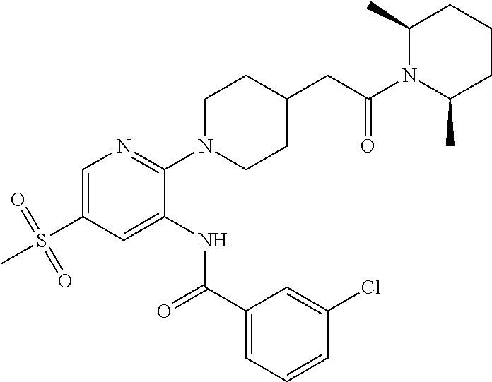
C1=C(S(=O)(=O)C)C=C(NC(C2=CC=CC(Cl)=C2)=O)C(N2CCC(CC(N3C(C)CCCC3C)=O)CC2)=N1
